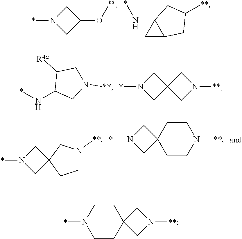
N1(*)CC(O[**])C1.C1([**])CC2(N*)C(C1)C2.[R4a]C1C(N*)CN([**])C1.N1(*)CC2(C1)CN([**])C2.N1(*)CC2(C1)CCN([**])C2.N1(*)CC2(C1)CCN([**])CC2.C1CC2(CCN1*)CN([**])C2
